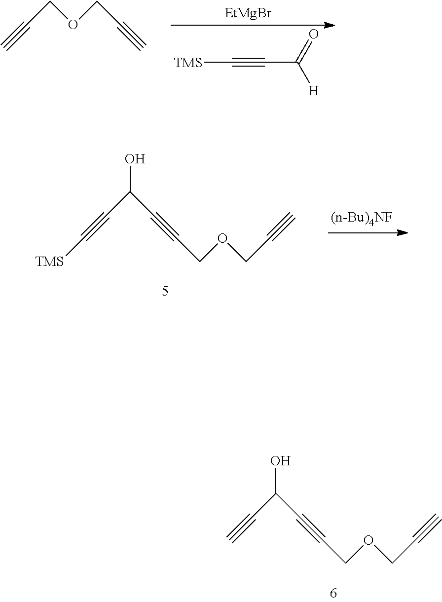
C#CCOCC#C.[EtMgBr].[TMS]C#CC([H])=O.C(#CC(C#CCOCC#C)O)[TMS].C#CC(C#CCOCC#C)O
